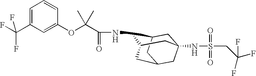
C1C2CC3CC1(NS(CC(F)(F)F)(=O)=O)CC(C3)C2NC(C(OC1=CC(C(F)(F)F)=CC=C1)(C)C)=O
